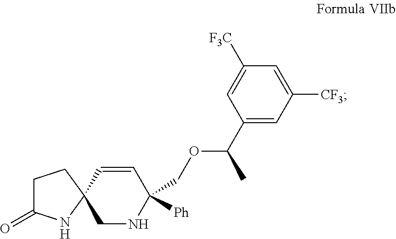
C1(C(OCC2([Ph])C=CC3(CN2)CCC(=O)N3)C)=CC([CF3])=CC([F3C])=C1
